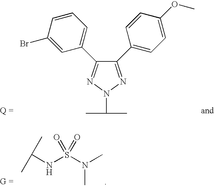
C1(C2=CC=C(OC)C=C2)=NN(C(C)C)N=C1C1=CC=CC(Br)=C1.C(NS(N(C)C)(=O)=O)(C)C
